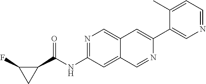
N1=C(NC(C2C(F)C2)=O)C=C2C(=C1)C=C(C1=CN=CC=C1C)N=C2
